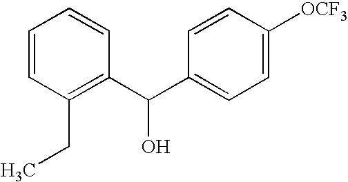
C1(C(C2=CC=C([OCF3])C=C2)O)=C(CC)C=CC=C1
